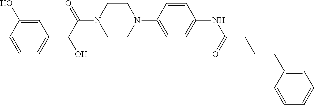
C1=C(O)C=CC=C1C(C(=O)N1CCN(C2=CC=C(NC(CCCC3=CC=CC=C3)=O)C=C2)CC1)O
